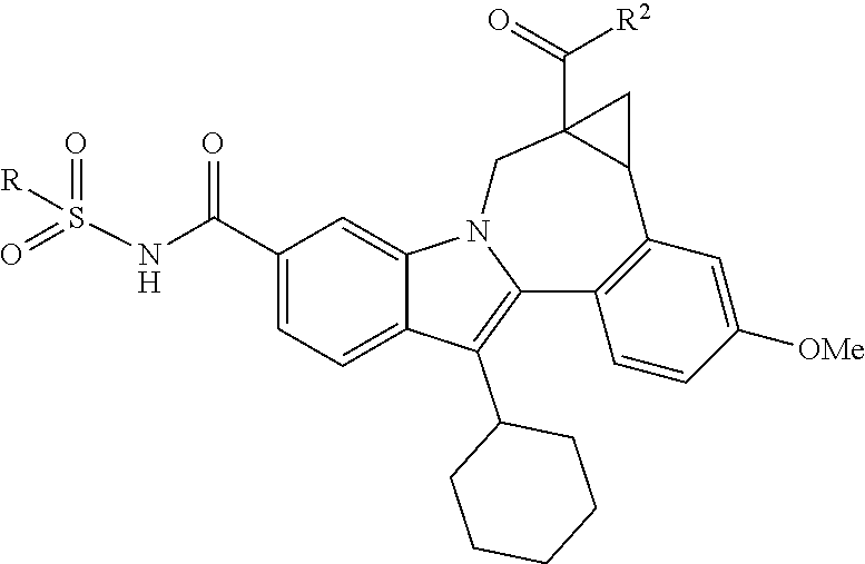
C1(C(NS(=O)(=O)[R])=O)=CC=C2C(=C1)N1C(=C2C2CCCCC2)C2=C(C=C([OMe])C=C2)C2CC2(C([R2])=O)C1
